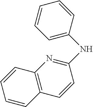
C1=CC=C(NC2=NC3=C(C=C2)C=CC=C3)C=C1
